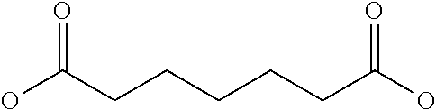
C(CCCCC(O)=O)C(O)=O
